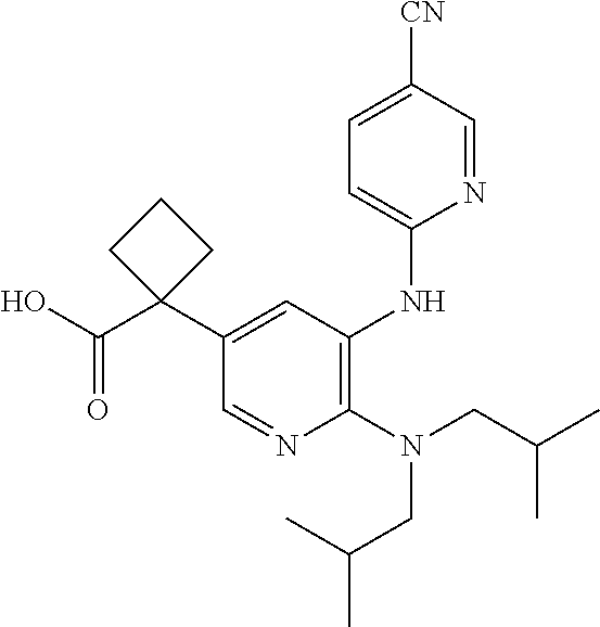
C1=NC(N(CC(C)C)CC(C)C)=C(NC2=CC=C([CN])C=N2)C=C1C1(C(O)=O)CCC1
